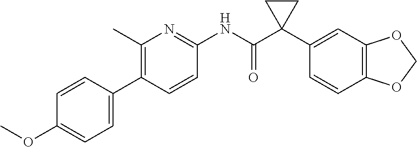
C1=CC(C2=C(C)N=C(NC(C3(C4=CC5=C(C=C4)OCO5)CC3)=O)C=C2)=CC=C1OC
